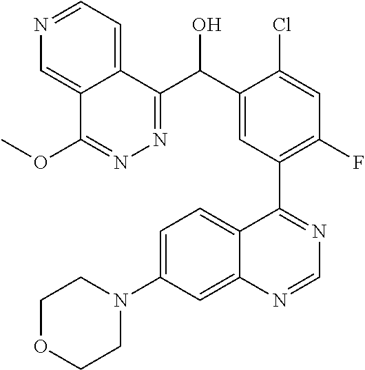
C12=CN=CC=C1C(C(C1=CC(C3=NC=NC4=CC(N5CCOCC5)=CC=C34)=C(F)C=C1Cl)O)=NN=C2OC
